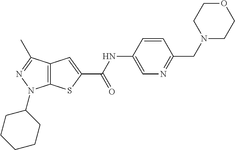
C12=C(SC(C(NC3=CN=C(CN4CCOCC4)C=C3)=O)=C1)N(C1CCCCC1)N=C2C
